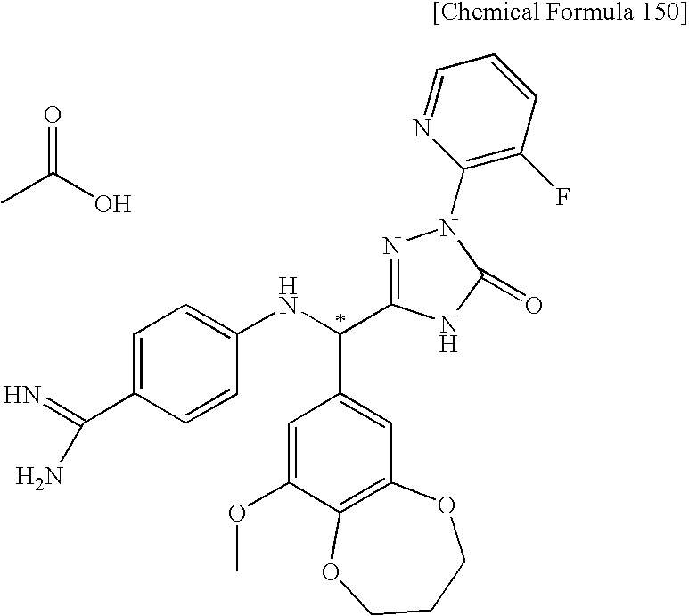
C1=CC=NC(N2N=C(C(NC3=CC=C(C(N)=N)C=C3)C3=CC4=C(C(OC)=C3)OCCCO4)NC2=O)=C1F.C(C)(O)=O
